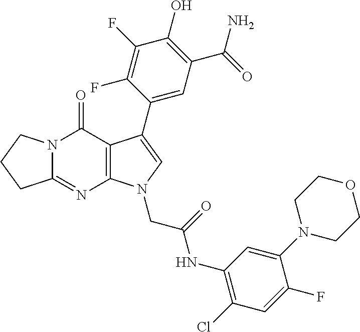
C12=NC3=C(C(=O)N1CCC2)C(C1=CC(C(N)=O)=C(O)C(F)=C1F)=CN3CC(NC1=C(Cl)C=C(F)C(N2CCOCC2)=C1)=O
